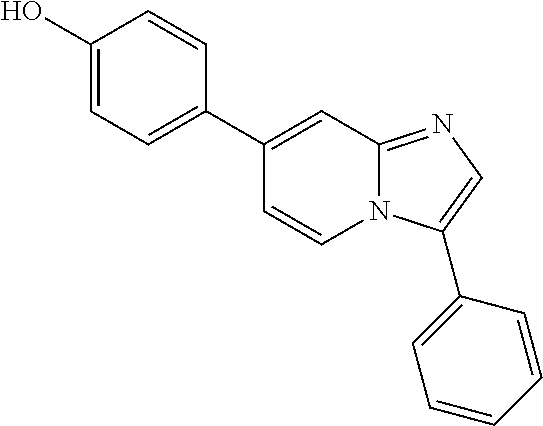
C1(C2=CC=C(O)C=C2)=CC2=NC=C(C3=CC=CC=C3)N2C=C1
